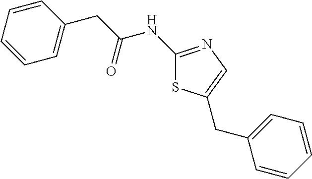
C1(NC(CC2=CC=CC=C2)=O)=NC=C(CC2=CC=CC=C2)S1
